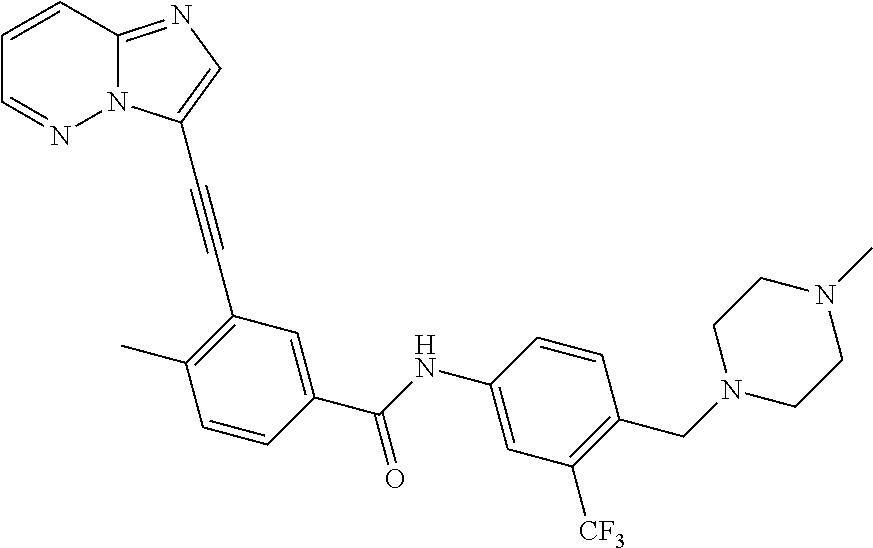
C12=NC=C(C#CC3=C(C)C=CC(C(NC4=CC([CF3])=C(CN5CCN(C)CC5)C=C4)=O)=C3)N1N=CC=C2
